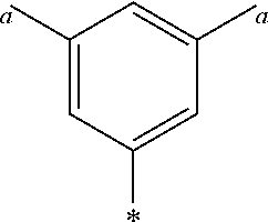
C1([a])=CC(*)=CC([a])=C1
